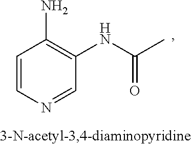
C1(N)=C(NC(=O)C)C=NC=C1
